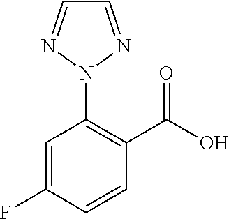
C1=C(F)C=CC(C(O)=O)=C1N1N=CC=N1
